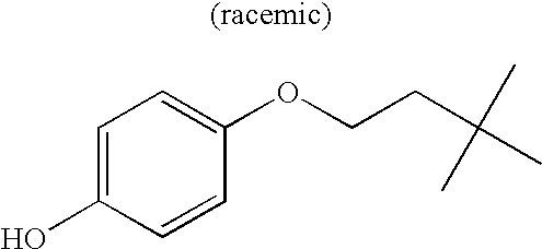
C1=C(O)C=CC(OCCC(C)(C)C)=C1
